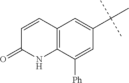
C12=C(C([Ph])=CC(C(C)(C)C)=C1)NC(=O)C=C2
